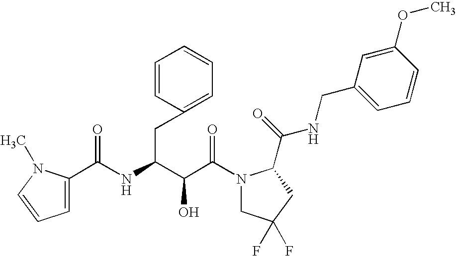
C(C(N1CC(F)(F)CC1C(NCC1=CC=CC(OC)=C1)=O)=O)(O)C(CC1=CC=CC=C1)NC(=O)C1=CC=CN1C
